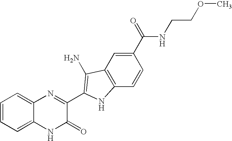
C1=C2C(=CC=C1)N=C(C1=C(N)C3=C(C=CC(C(=O)NCCOC)=C3)N1)C(=O)N2
